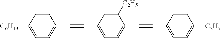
C1=CC([C6H13])=CC=C1C#CC1=CC=C(C#CC2=CC=C([C3H7])C=C2)C([C2H5])=C1
